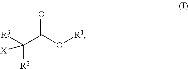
C(C(O[R1])=O)([X])([R2])[R3]
